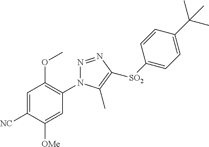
N1=NC([SO2]C2=CC=C(C(C)(C)C)C=C2)=C(C)N1C1=C(OC)C=C([NC])C([OMe])=C1
